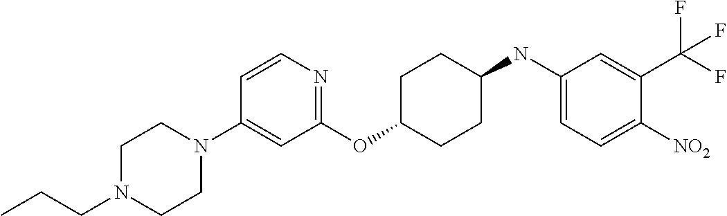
C1(OC2CCC(NC3=CC=C([NO2])C(C(F)(F)F)=C3)CC2)=NC=CC(N2CCN(CCC)CC2)=C1
